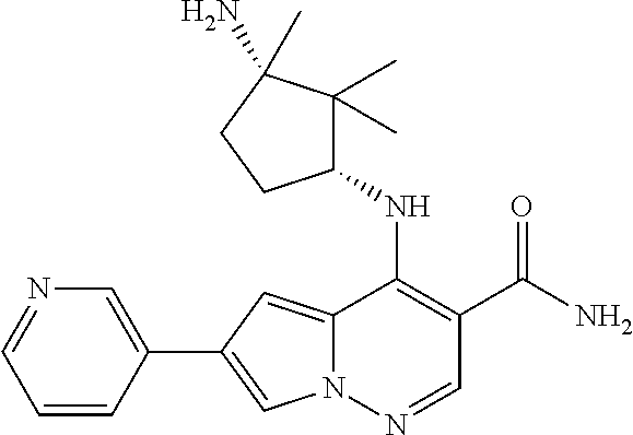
N12C(=CC(C3=CN=CC=C3)=C1)C(NC1C(C)(C)C(N)(C)CC1)=C(C(N)=O)C=N2
